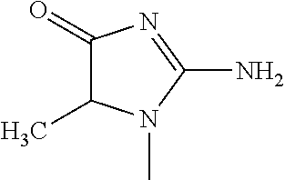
C1(=O)C(C)N(C)C(N)=N1
